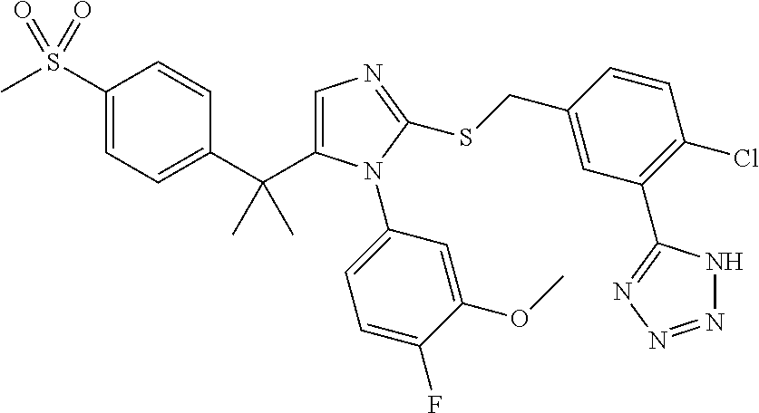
C1(S(C)(=O)=O)=CC=C(C(C)(C)C2=CN=C(SCC3=CC(C4=NN=NN4)=C(Cl)C=C3)N2C2=CC=C(F)C(OC)=C2)C=C1
